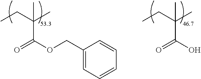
C(C(=O)OCC1=CC=CC=C1)(C)(CC)C.C(C(=O)O)(C)(CC)C
